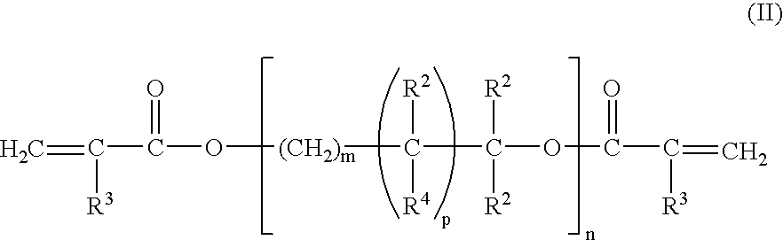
C=C(C(=O)O[(CH2)m]C(C(OC(C(=C)[R3])=O)([R2])[R2])([R2])[R4])[R3]
